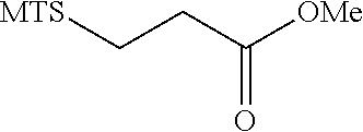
[MTS]CCC([OMe])=O
